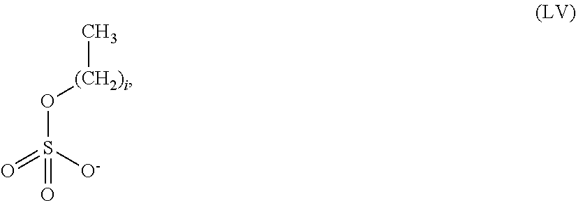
C[(CH2)i]OS(=O)([O-])=O
